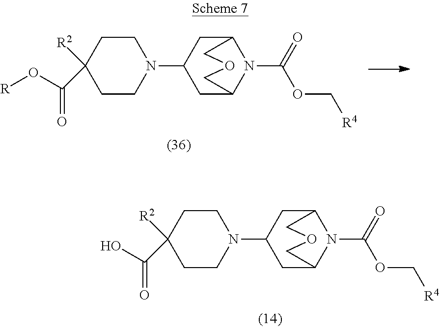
N1(C2CC3N(C(=O)OC[R4])C(C2)COC3)CCC(C(O)=O)([R2])CC1.N1(C2CC3N(C(=O)OC[R4])C(C2)COC3)CCC(C(O[R])=O)([R2])CC1
